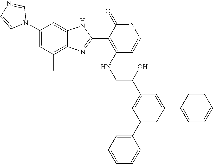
C1(C)=C2C(=CC(N3C=NC=C3)=C1)NC(C1=C(NCC(C3=CC(C4=CC=CC=C4)=CC(C4=CC=CC=C4)=C3)O)C=CNC1=O)=N2
